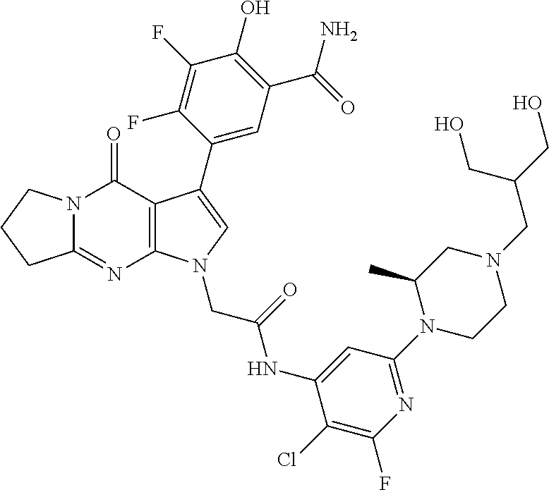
C12=NC3=C(C(=O)N1CCC2)C(C1=CC(C(N)=O)=C(O)C(F)=C1F)=CN3CC(NC1=CC(N2CCN(CC(CO)CO)CC2C)=NC(F)=C1Cl)=O
